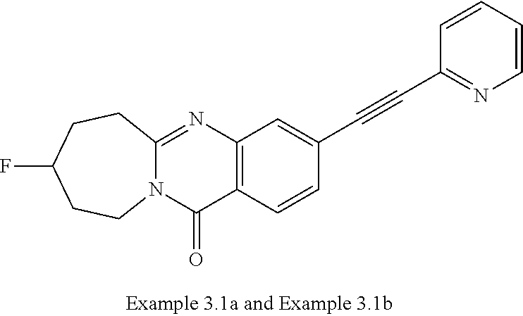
C12=NC3=C(C(=O)N1CCC(F)CC2)C=CC(C#CC1=NC=CC=C1)=C3
